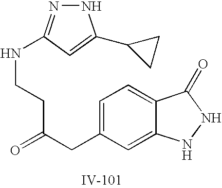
C1=C(CC(CCNC2=NNC(C3CC3)=C2)=O)C=C2C(=C1)C(=O)NN2
